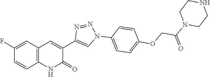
C12=C(C=C(F)C=C1)C=C(C1=CN(C3=CC=C(OCC(N4CCNCC4)=O)C=C3)N=N1)C(=O)N2
